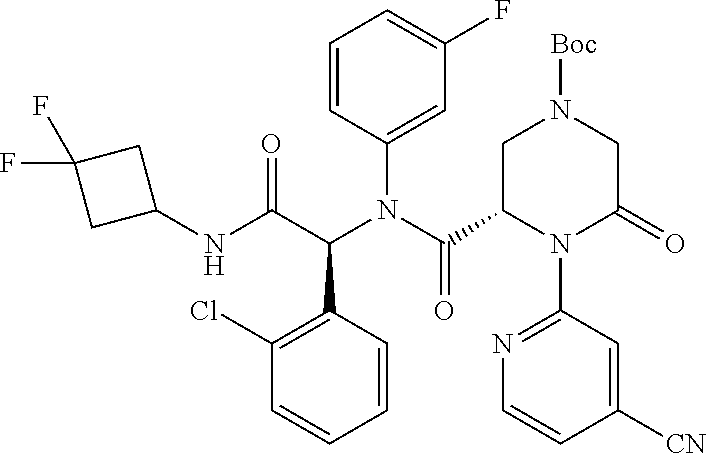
N(C(C(C1=C(Cl)C=CC=C1)N(C(C1N(C2=NC=CC([CN])=C2)C(=O)CN([Boc])C1)=O)C1=CC(F)=CC=C1)=O)C1CC(F)(F)C1
